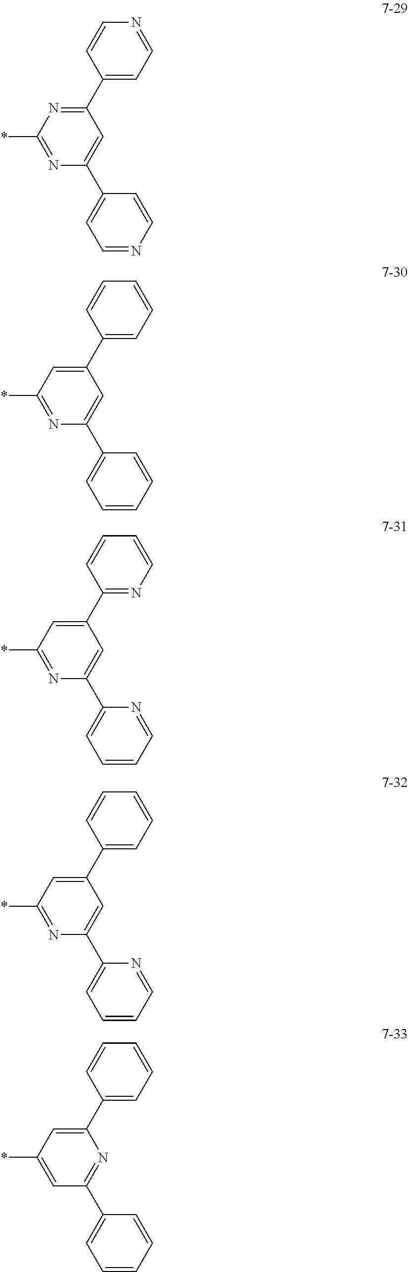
C1(C2=CC=NC=C2)=NC(*)=NC(C2=CC=NC=C2)=C1.C1(C2=CC=CC=C2)=CC(*)=NC(C2=CC=CC=C2)=C1.C1(C2=NC=CC=C2)=CC(*)=NC(C2=CC=CC=N2)=C1.C1(C2=CC=CC=C2)=CC(*)=NC(C2=CC=CC=N2)=C1.C1(C2=CC=CC=C2)=CC(*)=CC(C2=CC=CC=C2)=N1
